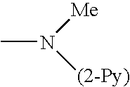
CN([Me])[(2-Py)]
